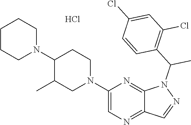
C1CCN(C2C(C)CN(C3=CN=C4C(=N3)N(C(C3=C(Cl)C=C(Cl)C=C3)C)N=C4)CC2)CC1.Cl
